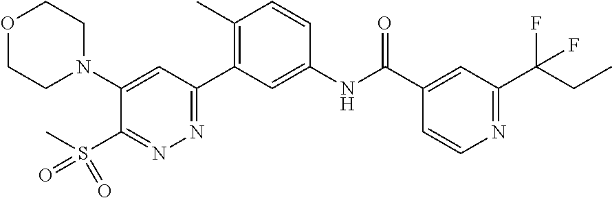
O1CCN(C2=CC(C3=C(C)C=CC(NC(C4=CC(C(CC)(F)F)=NC=C4)=O)=C3)=NN=C2S(C)(=O)=O)CC1
